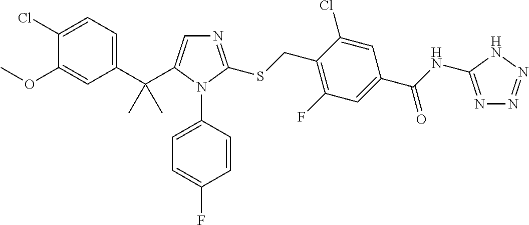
C1(C(C)(C)C2=CN=C(SCC3=C(F)C=C(C(NC4=NN=NN4)=O)C=C3Cl)N2C2=CC=C(F)C=C2)=CC=C(Cl)C(OC)=C1
